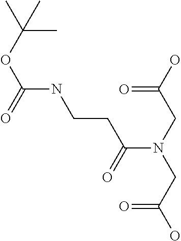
OC(CN(CC(O)=O)C(CCNC(OC(C)(C)C)=O)=O)=O
